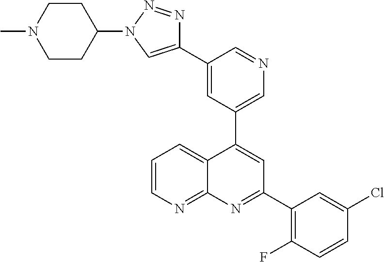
C1=C(C2=CN(C3CCN(C)CC3)N=N2)C=NC=C1C1=CC(C2=C(F)C=CC(Cl)=C2)=NC2=NC=CC=C12
